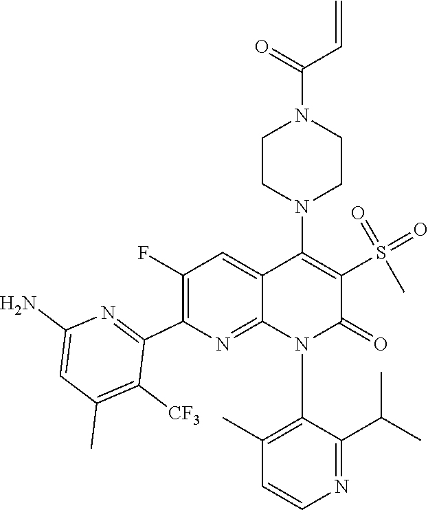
C1(N2C3=NC(C4=NC(N)=CC(C)=C4[CF3])=C(F)C=C3C(N3CCN(C(C=C)=O)CC3)=C(S(=O)(C)=O)C2=O)=C(C)C=CN=C1C(C)C
